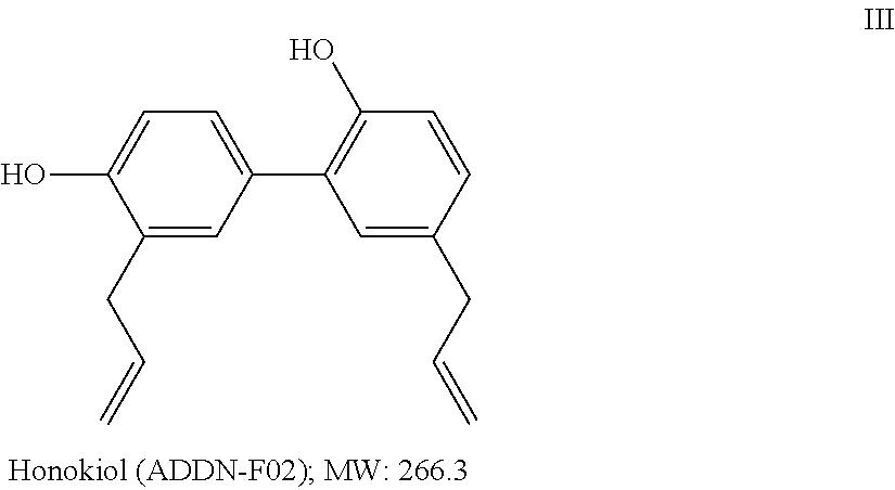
C1(C2=C(O)C=CC(CC=C)=C2)=CC=C(O)C(CC=C)=C1
